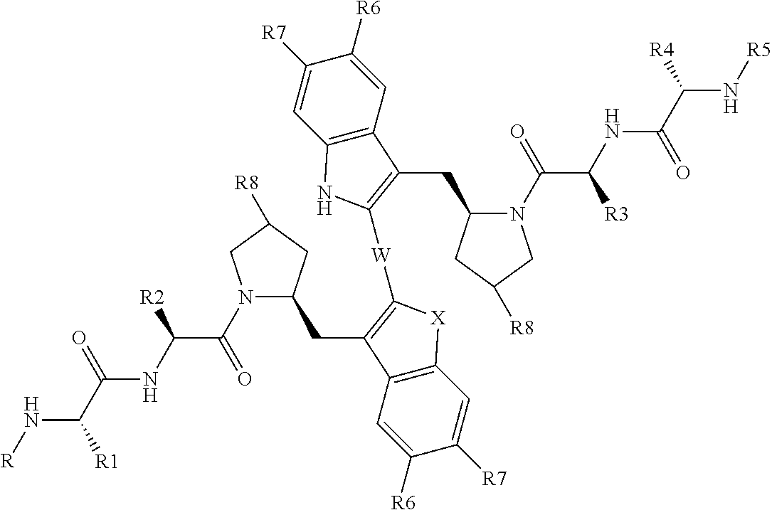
C12=C(C=C([R6])C([R7])=C1)C(CC1N(C(C(NC(C(N[R5])[R4])=O)[R3])=O)CC([R8])C1)=C([W]C1=C(CC3N(C(C(NC(C(N[R])[R1])=O)[R2])=O)CC([R8])C3)C3=C(C=C([R7])C([R6])=C3)[X]1)N2
